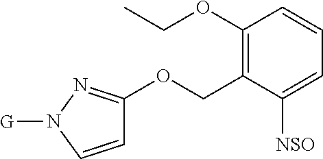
C1(OCC)=C(COC2=NN([G])C=C2)C([NSO])=CC=C1
